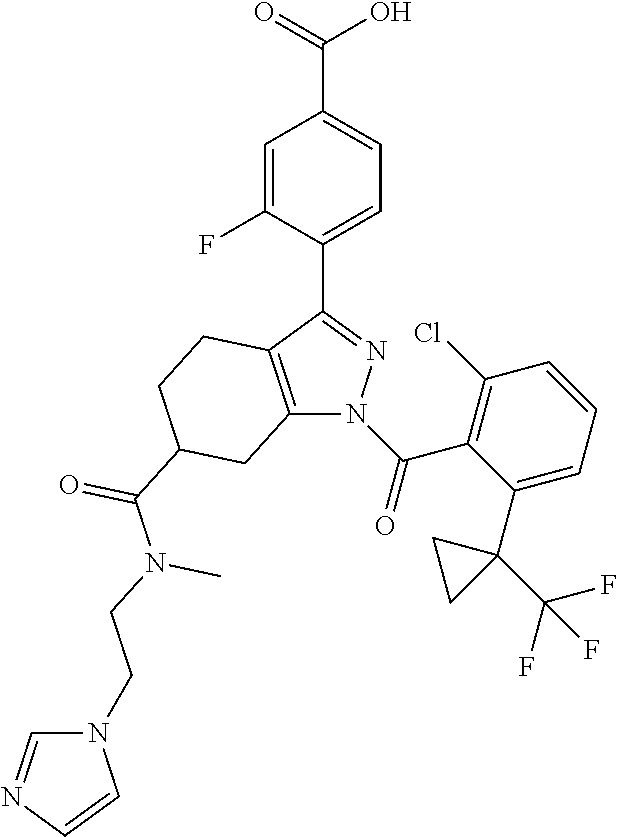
C(O)(=O)C1=CC=C(C2=NN(C(C3=C(Cl)C=CC=C3C3(C(F)(F)F)CC3)=O)C3=C2CCC(C(=O)N(C)CCN2C=NC=C2)C3)C(F)=C1
